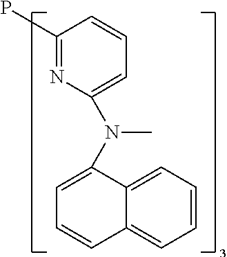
C1(P)=NC(N(C)C2=CC=CC3=CC=CC=C32)=CC=C1
